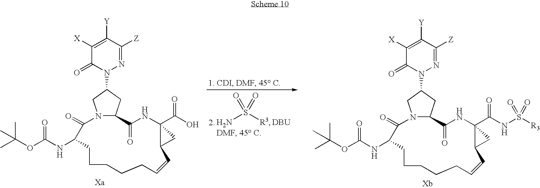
NS([R3])(=O)=O.[DBU].C1([X])=C([Y])C([Z])=NN(C2CC3N(C2)C(=O)C(NC(OC(C)(C)C)=O)CCCCCC=CC2C(C(NS([R3])(=O)=O)=O)(NC3=O)C2)C1=O.C1([X])=C([Y])C([Z])=NN(C2CC3N(C2)C(=O)C(NC(OC(C)(C)C)=O)CCCCCC=CC2C(C(O)=O)(NC3=O)C2)C1=O
